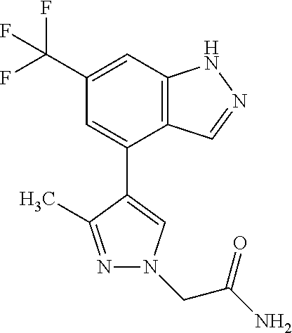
C12=C(C=C(C(F)(F)F)C=C1C1=CN(CC(N)=O)N=C1C)NN=C2
